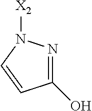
C1(O)=NN([X2])C=C1
